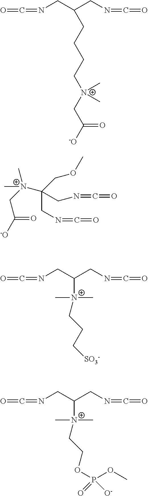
O=C=NCC(CN=C=O)CCCC[N+](CC(=O)[-O])(C)C.C(CN=C=O)(CN=C=O)(COC)[N+](C)(C)CC([-O])=O.O=C=NCC(CN=C=O)[N+](C)(C)CCC[SO3-].O=C=NCC(CN=C=O)[N+](C)(C)CCOP(OC)(=O)[O-]
